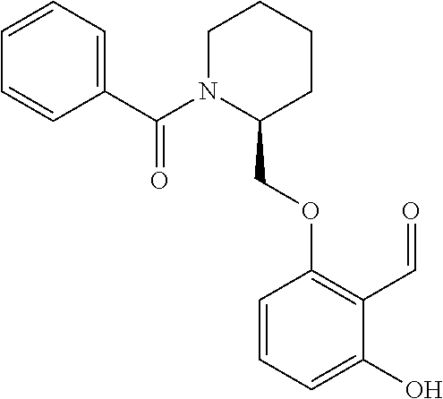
C1(C(N2C(COC3=C(C=O)C(O)=CC=C3)CCCC2)=O)=CC=CC=C1
